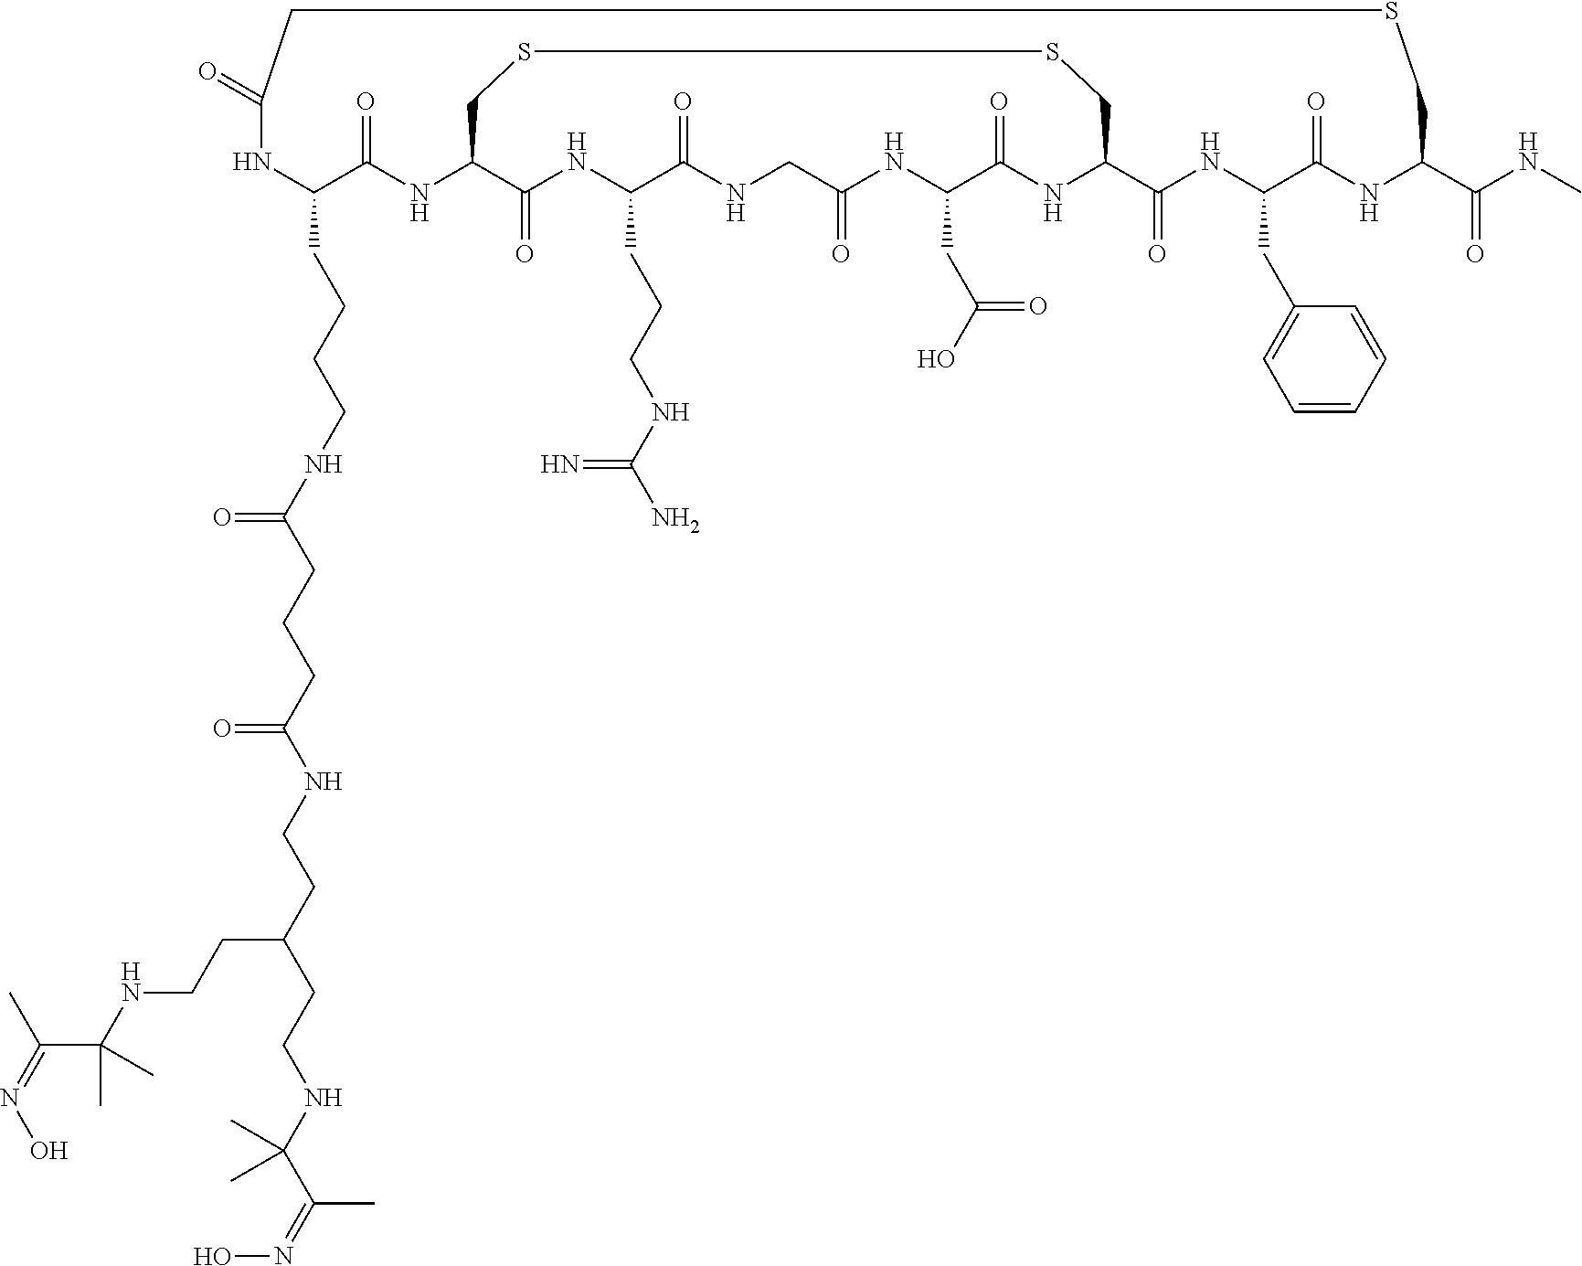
C1(CCCCNC(CCCC(NCCC(CCNC(C(C)=NO)(C)C)CCNC(C(C)=NO)(C)C)=O)=O)C(=O)NC2C(=O)NC(CCCNC(N)=N)C(=O)NCC(=O)NC(CC(O)=O)C(=O)NC(C(=O)NC(CC3=CC=CC=C3)C(=O)NC(C(NC)=O)CSCC(=O)N1)CSSC2
